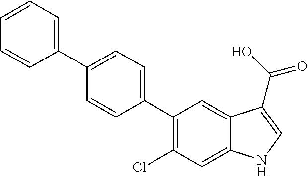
C1(C2=C(Cl)C=C3C(=C2)C(C(O)=O)=CN3)=CC=C(C2=CC=CC=C2)C=C1
